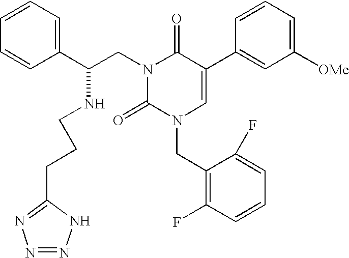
N1=NNC(CCCNC(CN2C(=O)N(CC3=C(F)C=CC=C3F)C=C(C3=CC([OMe])=CC=C3)C2=O)C2=CC=CC=C2)=N1
